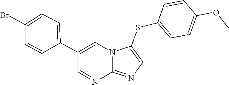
C12=NC=C(SC3=CC=C(OC)C=C3)N1C=C(C1=CC=C(Br)C=C1)C=N2
